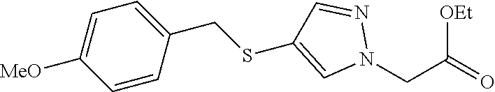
N1(CC(=O)[OEt])N=CC(SCC2=CC=C([MeO])C=C2)=C1
